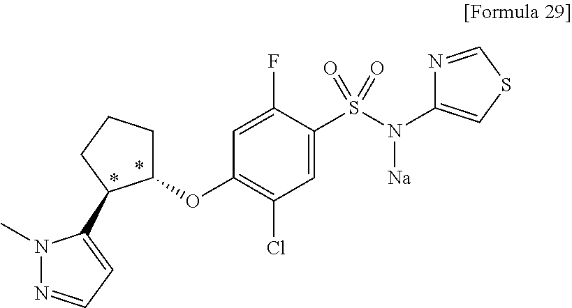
C1(S(N(C2=CSC=N2)[Na])(=O)=O)=CC(Cl)=C(OC2CCCC2C2=CC=NN2C)C=C1F
